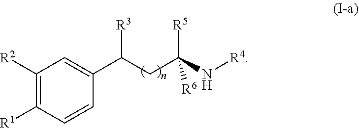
C1([R2])=C([R1])C=CC(C(CC(N[R4])([R5])[R6])[R3])=C1
